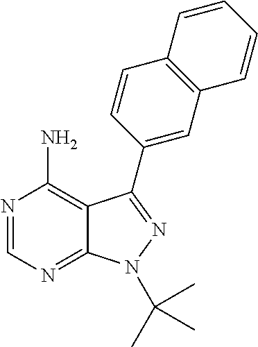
C12=NC=NC(N)=C1C(C1=CC3=C(C=C1)C=CC=C3)=NN2C(C)(C)C
